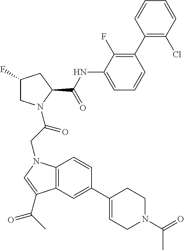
C12=C(C=C(C3=CCN(C(=O)C)CC3)C=C1)C(C(=O)C)=CN2CC(=O)N1CC(F)CC1C(=O)NC1=CC=CC(C2=C(Cl)C=CC=C2)=C1F
